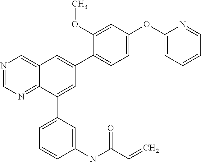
C1(OC2=CC=CC=N2)=CC=C(C2=CC3=CN=CN=C3C(C3=CC=CC(NC(C=C)=O)=C3)=C2)C(OC)=C1
